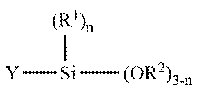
[Y][Si]([(R1)n])[(OR2)3-n]
